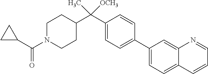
C1(C(C2CCN(C(C3CC3)=O)CC2)([OCH3])C)=CC=C(C2=CC=C3C(=C2)N=CC=C3)C=C1
